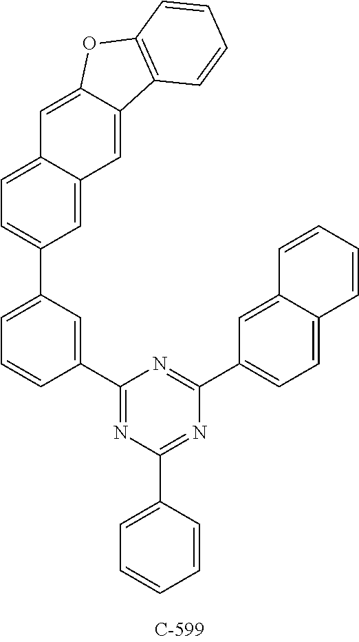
C1(C2=CC(C3=CC=C4C(=C3)C=C3C(=C4)OC4=C3C=CC=C4)=CC=C2)=NC(C2=CC=CC=C2)=NC(C2=CC=C3C(=C2)C=CC=C3)=N1
